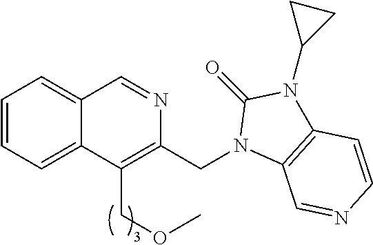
C1=CC=C2C(=C1)C=NC(CN1C3=C(N(C4CC4)C1=O)C=CN=C3)=C2COC
